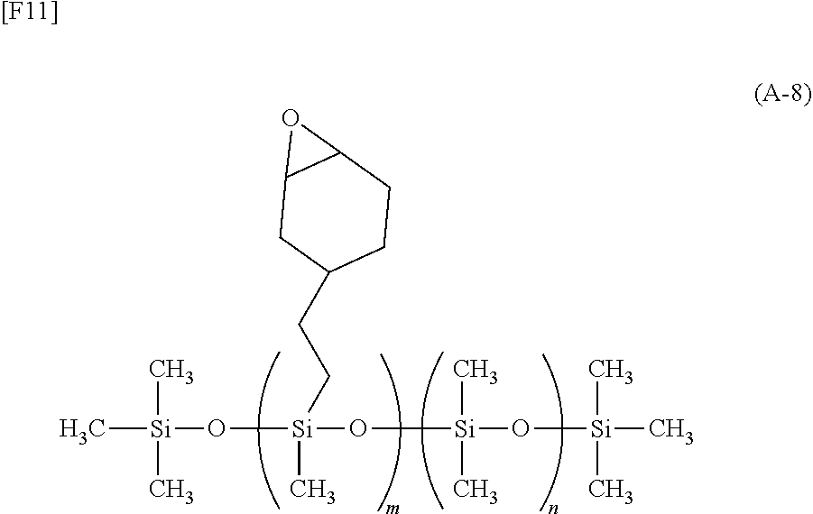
C[Si](C)(O[Si](C)(O[Si](C)(C)O[Si](C)(C)C)CCC1CCC2C(C1)O2)C.[[F11]]
